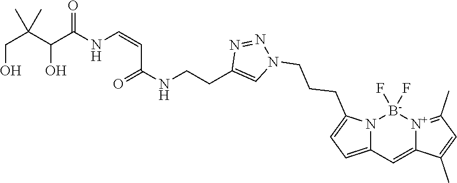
C(C1=CN(CCCC2=CC=C3N2[B-](F)(F)[N+]2=C(C)C=C(C)C2=C3)N=N1)CNC(C=CNC(C(C(CO)(C)C)O)=O)=O
